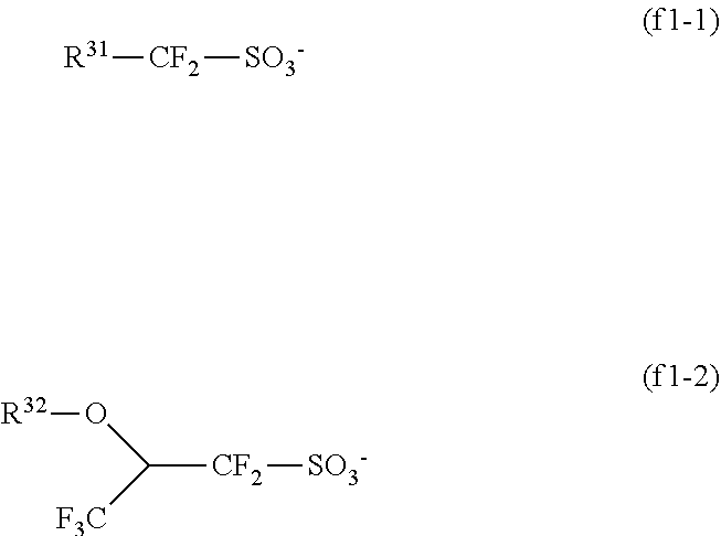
[R31][CF2][SO3-].C([CF2][SO3-])(O[R32])[F3C]
